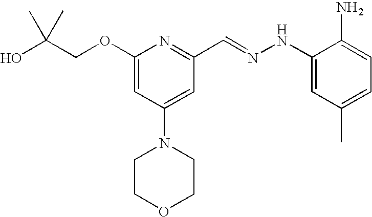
C(COC1=CC(N2CCOCC2)=CC(C=NNC2=CC(C)=CC=C2N)=N1)(O)(C)C
